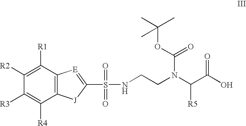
C12=C(C([R1])=C([R2])C([R3])=C1[R4])[E]=C(S(=O)(NCCN(C(C(O)=O)[R5])C(OC(C)(C)C)=O)=O)[J]2
